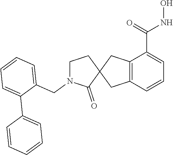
C12=C(C=CC=C1C(=O)NO)CC1(C2)CCN(CC2=CC=CC=C2C2=CC=CC=C2)C1=O
